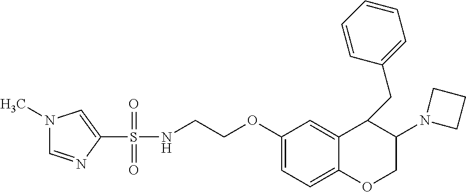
C1(OCCNS(C2=CN(C)C=N2)(=O)=O)=CC=C2C(=C1)C(CC1=CC=CC=C1)C(N1CCC1)CO2
